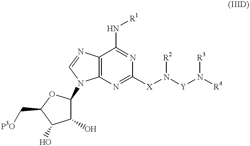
C12=C(N=C([X]N([Y]N([R4])[R3])[R2])N=C1N[R1])N(C1OC(C[P3O])C(O)C1O)C=N2
